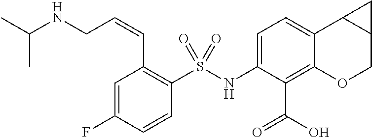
C1=C2C(=C(C(=O)O)C(NS(C3=C(C=CCNC(C)C)C=C(F)C=C3)(=O)=O)=C1)OCC1C2C1
